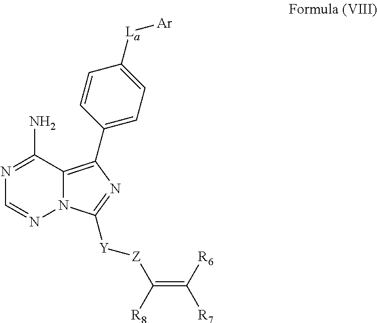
[La](C1=CC=C(C2=C3N(N=CN=C3N)C([Y][Z]C(=C([R7])[R6])[R8])=N2)C=C1)[Ar]
